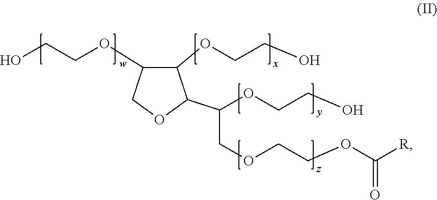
C1(OCCO)C(OCCO)COC1C(COCCOC([R])=O)OCCO
